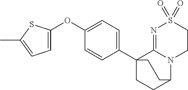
C1=C(OC2=CC=C(C34CCC(N5C3=NS(=O)(=O)CC5)CC4)C=C2)SC(C)=C1
